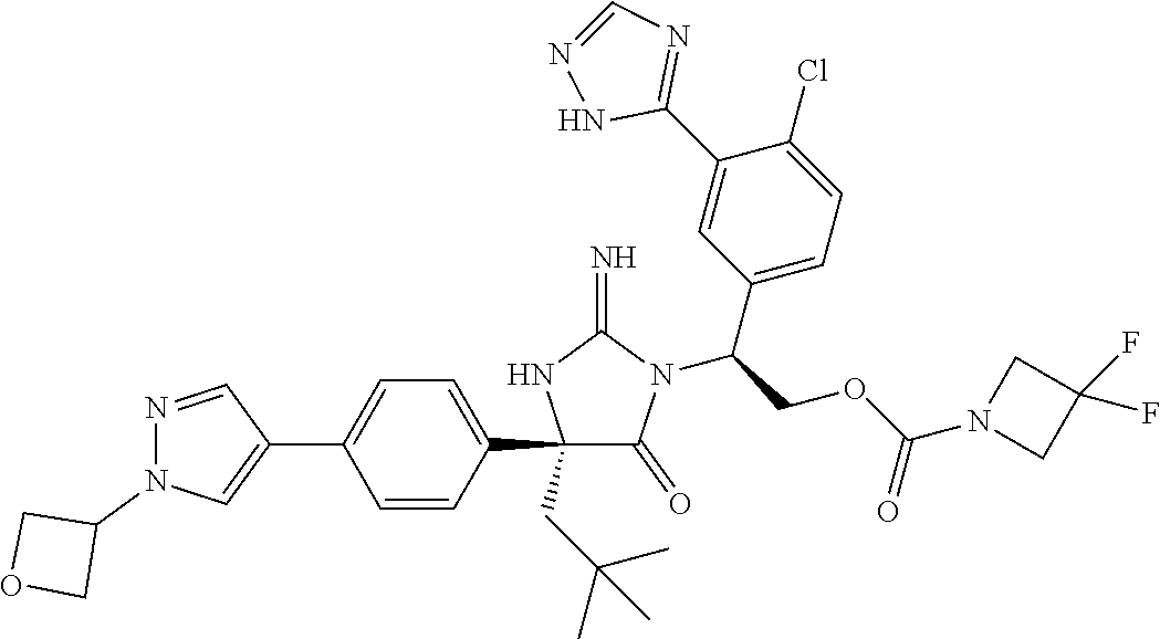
C1(C2=CC=C(C3=CN(C4COC4)N=C3)C=C2)(CC(C)(C)C)C(=O)N(C(COC(N2CC(F)(F)C2)=O)C2=CC=C(Cl)C(C3=NC=NN3)=C2)C(=N)N1
